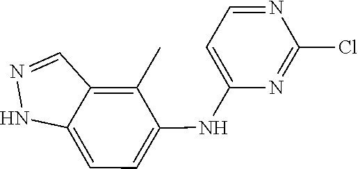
C1(Cl)=NC(NC2=CC=C3C(=C2C)C=NN3)=CC=N1
